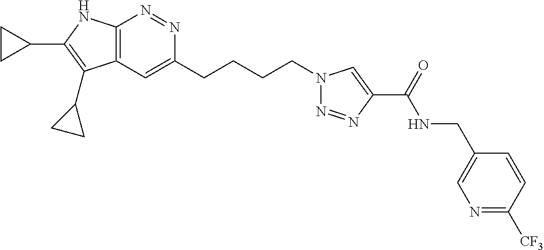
N1=NC2=C(C=C1CCCCN1N=NC(C(NCC3=CN=C([CF3])C=C3)=O)=C1)C(C1CC1)=C(C1CC1)N2
